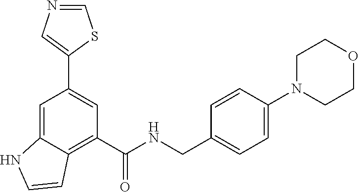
C1=NC=C(C2=CC(C(NCC3=CC=C(N4CCOCC4)C=C3)=O)=C3C(=C2)NC=C3)S1
